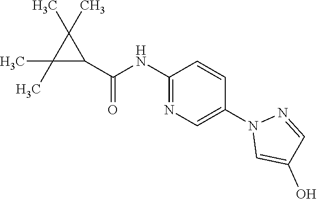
C1(NC(C2C(C)(C)C2(C)C)=O)=NC=C(N2C=C(O)C=N2)C=C1
